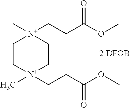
C1C[N+](C)(CCC(OC)=O)CC[N+]1(C)CCC(OC)=O.[2 DFOB]
